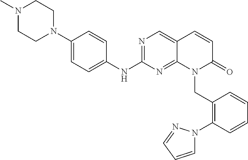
N1(C)CCN(C2=CC=C(NC3=NC=C4C(=N3)N(CC3=C(N5C=CC=N5)C=CC=C3)C(=O)C=C4)C=C2)CC1
